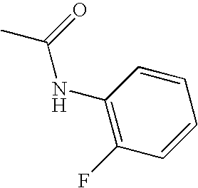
CC(=O)NC1=C(F)C=CC=C1
